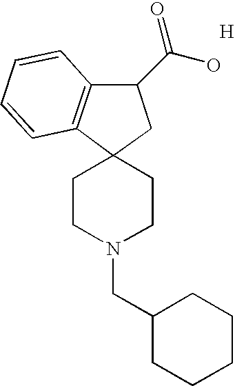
C12(CCN(CC3CCCCC3)CC1)C1=C(C(C(O)=O)C2)C=CC=C1.[H]
